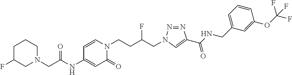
C1N(CC(NC2=CC(=O)N(CCC(CN3N=NC(C(NCC4=CC=CC(OC(F)(F)F)=C4)=O)=C3)F)C=C2)=O)CCCC1F
